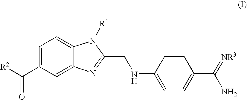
C1=C(C([R2])=O)C=C2C(=C1)N([R1])C(CNC1=CC=C(C(=[NR3])N)C=C1)=N2
